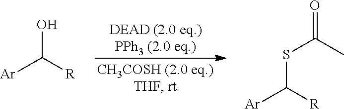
[Ar]C([R])O.S(C(C)=O)C([Ar])[R]
